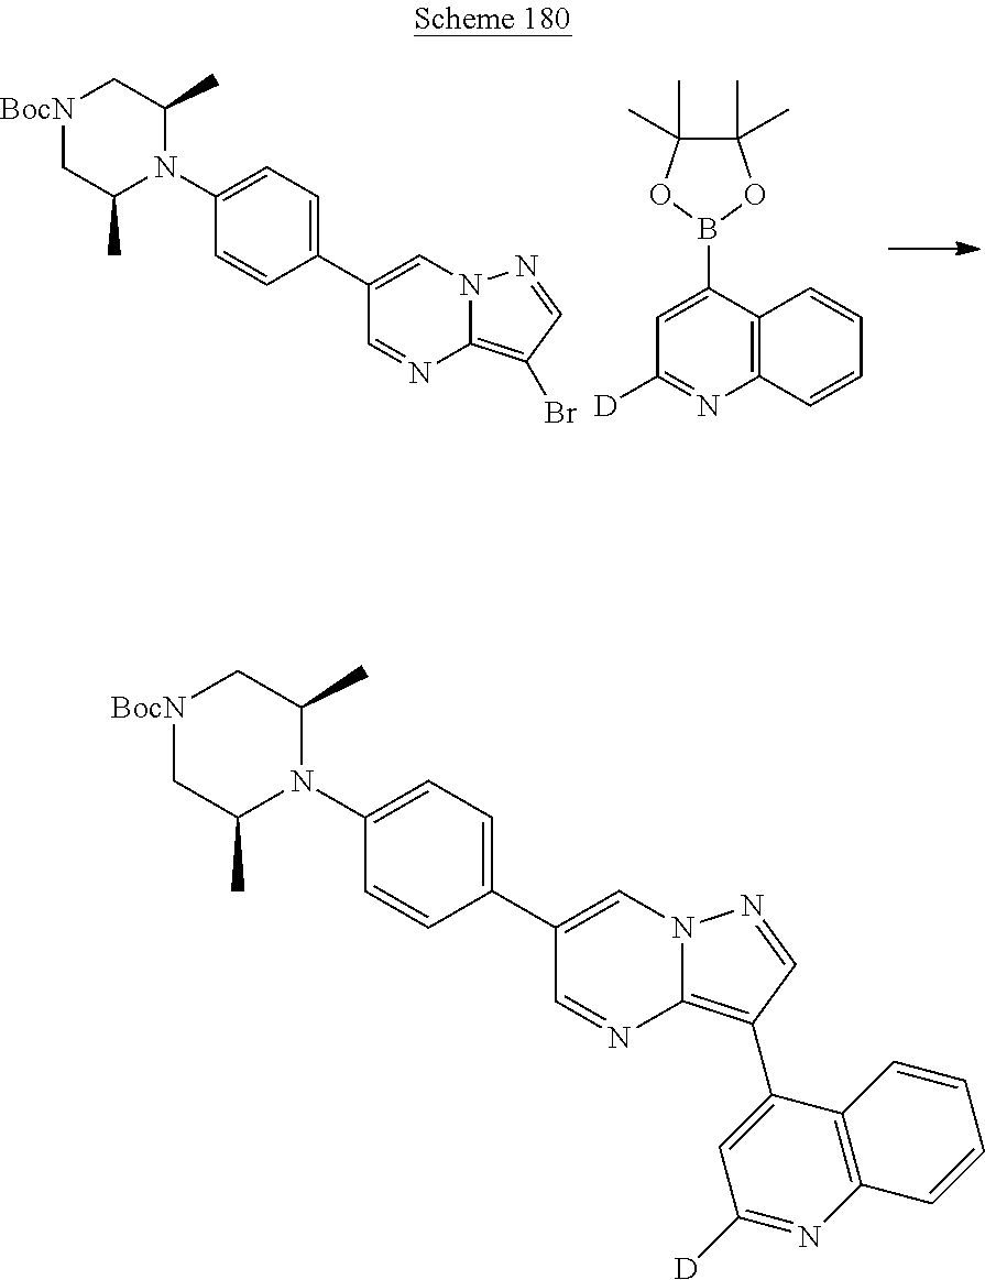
[BocN]1CC(C)N(C2=CC=C(C3=CN4C(=C(Br)C=N4)N=C3)C=C2)C(C)C1.C1=C(B2OC(C)(C)C(C)(C)O2)C2=C(N=C1[D])C=CC=C2.[BocN]1CC(C)N(C2=CC=C(C3=CN4C(=C(C5=CC([D])=NC6=C5C=CC=C6)C=N4)N=C3)C=C2)C(C)C1
